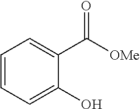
C1=CC=C(O)C(C([OMe])=O)=C1
